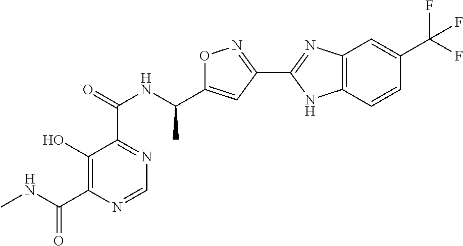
OC1=C(C(NC)=O)N=CN=C1C(NC(C1=CC(C2=NC3=C(N2)C=CC(C(F)(F)F)=C3)=NO1)C)=O
